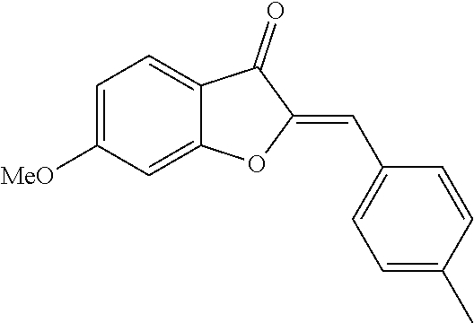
C1=C([MeO])C=C2C(=C1)C(=O)C(=CC1=CC=C(C)C=C1)O2
